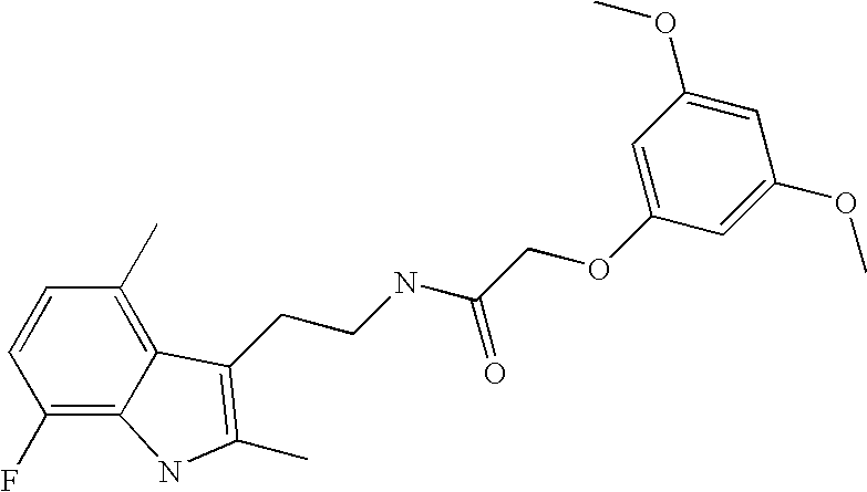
C1(F)=C2C(=C(C)C=C1)C(CCNC(COC1=CC(OC)=CC(OC)=C1)=O)=C(C)N2
